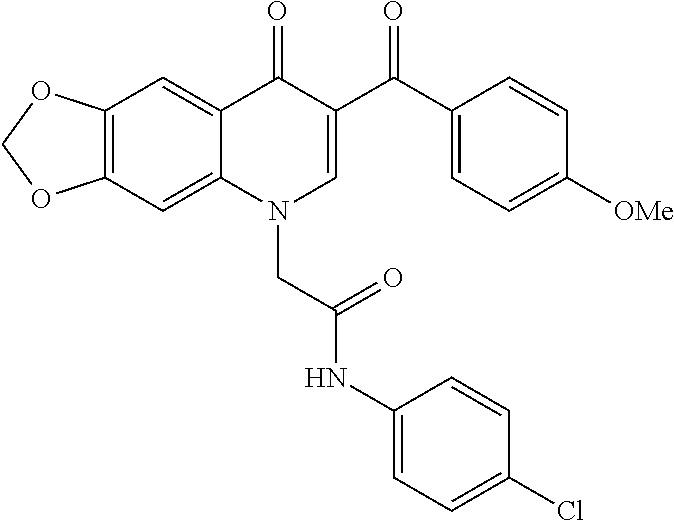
C12=C(C=C3C(=C1)C(=O)C(C(C1=CC=C([OMe])C=C1)=O)=CN3CC(NC1=CC=C(Cl)C=C1)=O)OCO2
